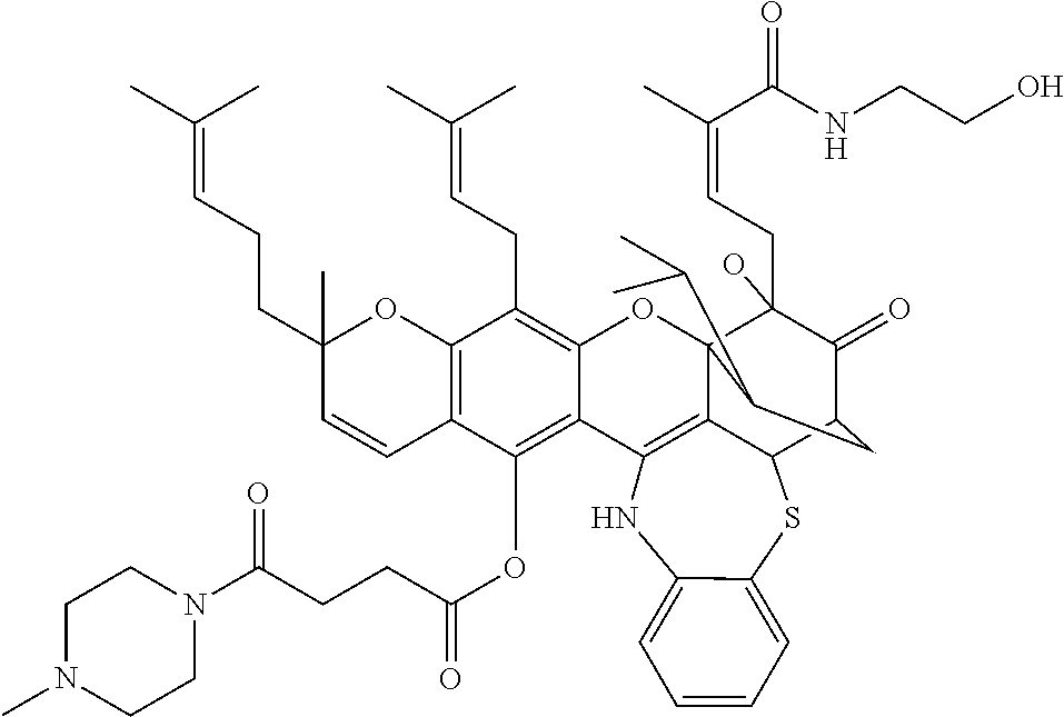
C12=C(C(OC(=O)CCC(N3CCN(C)CC3)=O)=C3C(=C1CC=C(C)C)OC14C5=C3NC3=CC=CC=C3SC5C(C(=O)C1(CC=C(C(=O)NCCO)C)O)CC4C(C)C)C=CC(CCC=C(C)C)(C)O2
